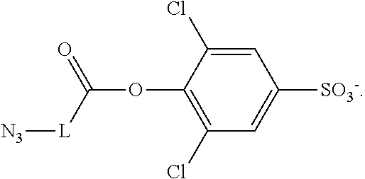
C1=C(Cl)C(OC(=O)[L][N3])=C(Cl)C=C1[SO3-]
